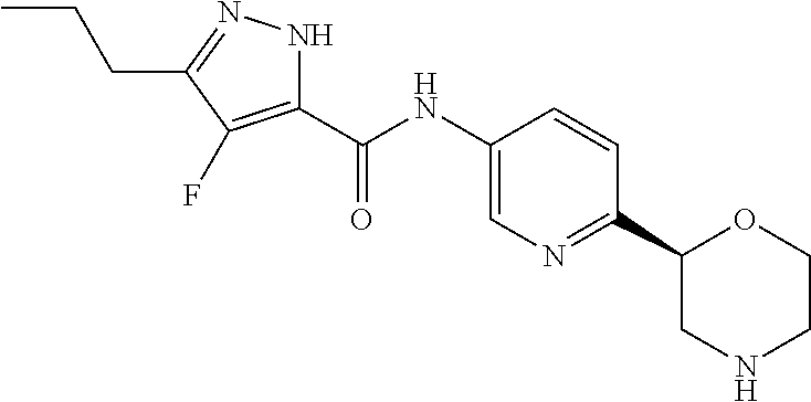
C(NC1=CN=C(C2CNCCO2)C=C1)(C1=C(F)C(CCC)=NN1)=O
